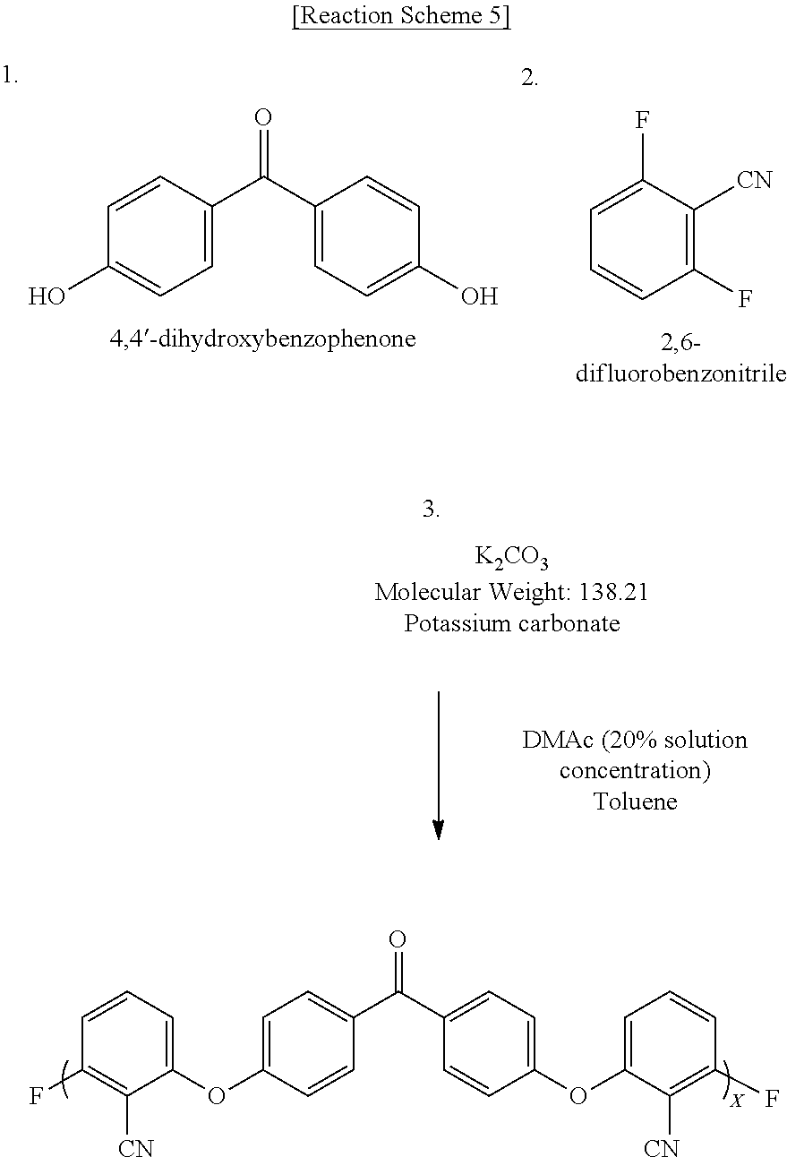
C1=CC=C(OC2=CC=C(C(C3=CC=C(OC4=CC=CC(F)=C4[CN])C=C3)=O)C=C2)C([CN])=C1F.[K2CO3].C1=CC(C(C2=CC=C(O)C=C2)=O)=CC=C1O.C1=C(F)C([CN])=C(F)C=C1
